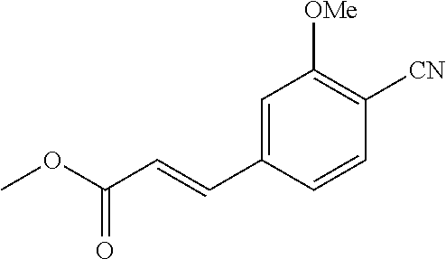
C1=C(C=CC(OC)=O)C=CC([CN])=C1[OMe]
